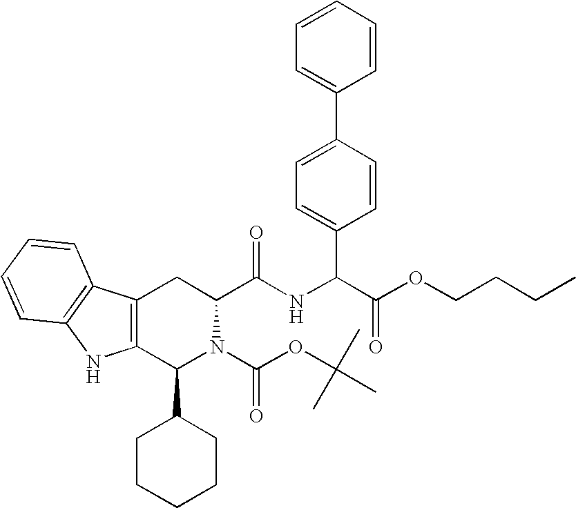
C1(C2CCCCC2)N(C(OC(C)(C)C)=O)C(C(=O)NC(C2=CC=C(C3=CC=CC=C3)C=C2)C(OCCCC)=O)CC2=C1NC1=C2C=CC=C1
